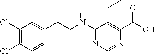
N(C1=NC=NC(C(O)=O)=C1CC)CCC1=CC(Cl)=C(Cl)C=C1
